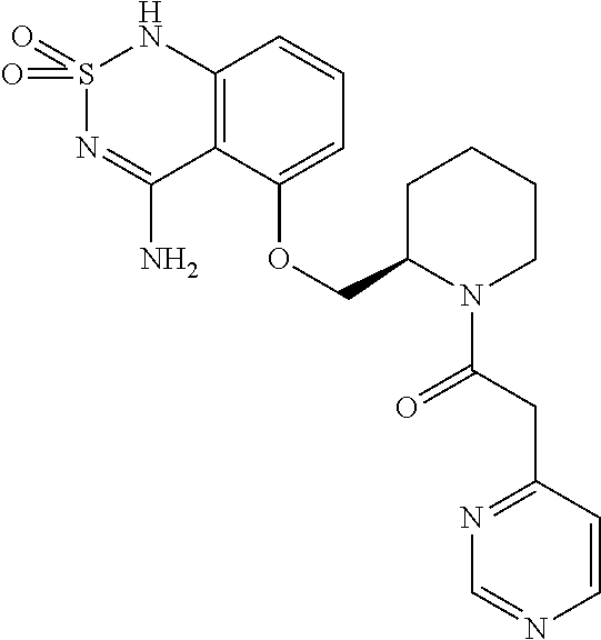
C12=C(C(OCC3N(C(CC4=NC=NC=C4)=O)CCCC3)=CC=C1)C(N)=NS(=O)(=O)N2
